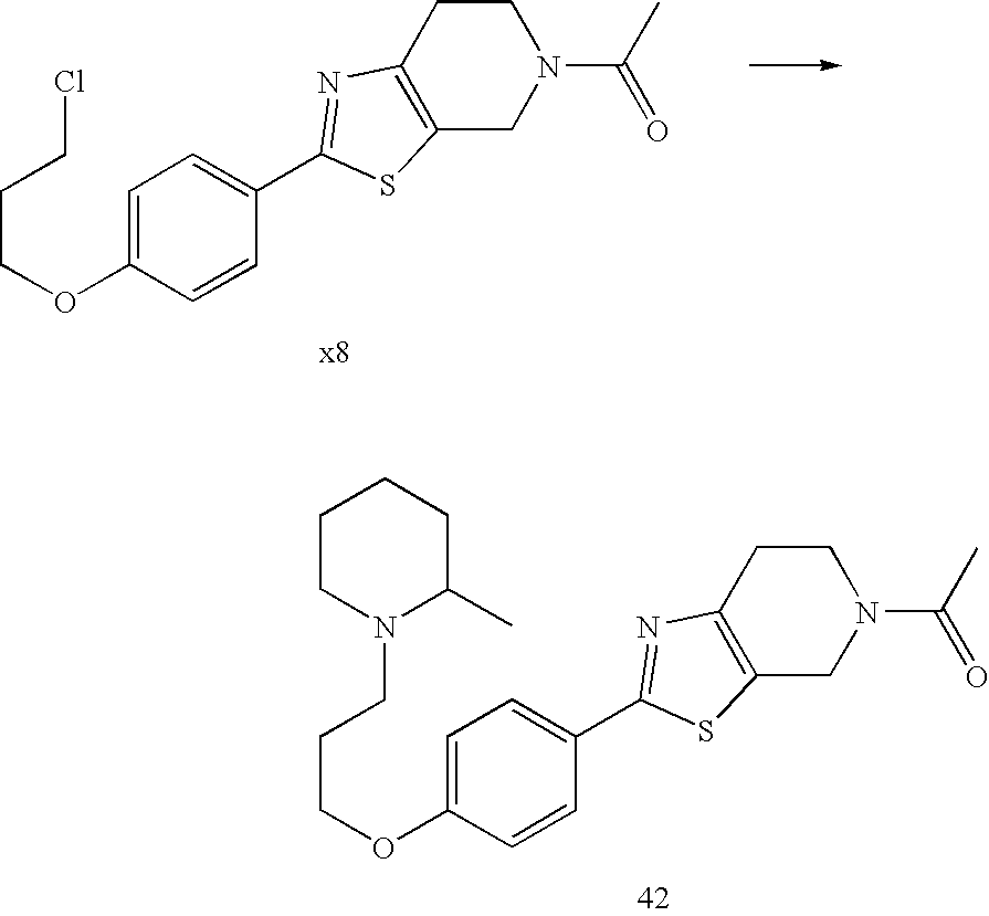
C1=C(OCCCCl)C=CC(C2=NC3=C(S2)CN(C(C)=O)CC3)=C1.C1=C(OCCCN2C(C)CCCC2)C=CC(C2=NC3=C(S2)CN(C(C)=O)CC3)=C1
